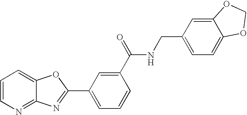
C1=CN=C2C(=C1)OC(C1=CC=CC(C(=O)NCC3=CC=C4C(=C3)OCO4)=C1)=N2
